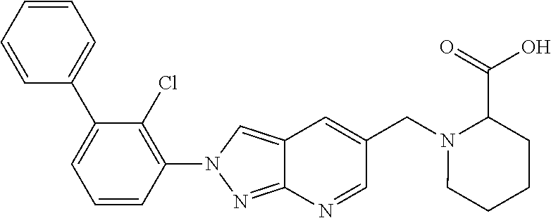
C1=CC=CC(C2=CC=CC(N3N=C4C(=C3)C=C(CN3C(C(O)=O)CCCC3)C=N4)=C2Cl)=C1
